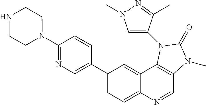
C1(C2=CN=C(N3CCNCC3)C=C2)=CC=C2C(=C1)C1=C(C=N2)N(C)C(=O)N1C1=CN(C)N=C1C
